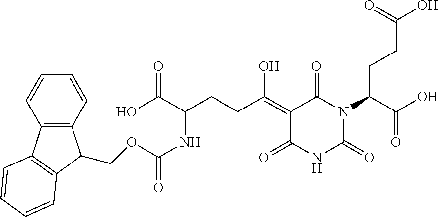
C1(=C(CCC(C(O)=O)NC(OCC2C3=C(C=CC=C3)C3=C2C=CC=C3)=O)O)C(=O)NC(=O)N(C(CCC(=O)O)C(=O)O)C1=O
